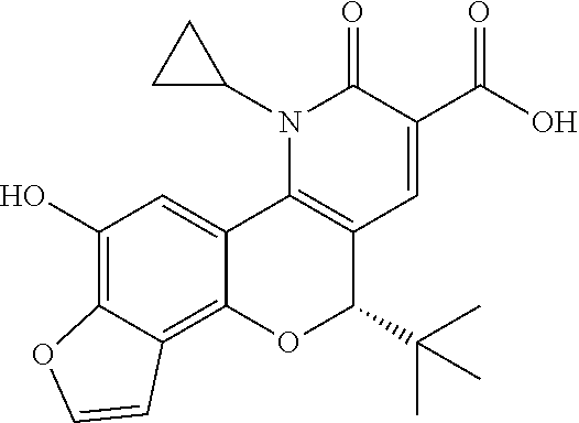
N1(C2CC2)C2=C(C=C(C(O)=O)C1=O)C(C(C)(C)C)OC1=C3C(=C(O)C=C21)OC=C3
